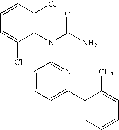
C1=C(Cl)C(N(C(N)=O)C2=NC(C3=CC=CC=C3C)=CC=C2)=C(Cl)C=C1
